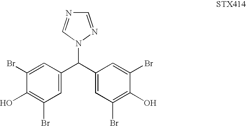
C1(C(C2=CC(Br)=C(O)C(Br)=C2)N2N=CN=C2)=CC(Br)=C(O)C(Br)=C1
